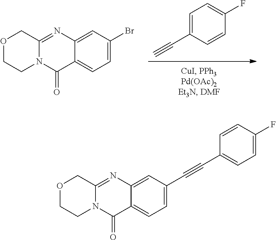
C1(C#C)=CC=C(F)C=C1.C12=CC=C(Br)C=C1N=C1COCCN1C2=O.C12=CC=C(C#CC3=CC=C(F)C=C3)C=C1N=C1COCCN1C2=O
